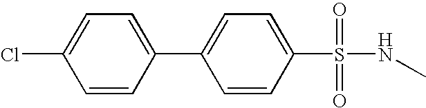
C1=CC(C2=CC=C(S(NC)(=O)=O)C=C2)=CC=C1Cl
